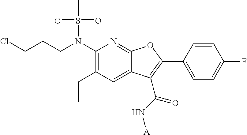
C1(N(CCCCl)S(C)(=O)=O)=C(CC)C=C2C(=N1)OC(C1=CC=C(F)C=C1)=C2C(N[A])=O
